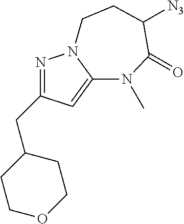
N1=C(CC2CCOCC2)C=C2N1CCC([N3])C(=O)N2C
